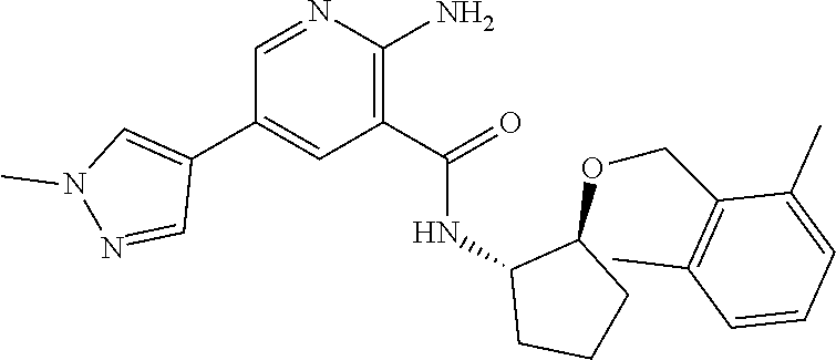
N1=CC(C2=CN(C)N=C2)=CC(C(=O)NC2CCCC2OCC2=C(C)C=CC=C2C)=C1N
